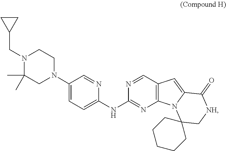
N1(CC2CC2)CCN(C2=CC=C(NC3=NC4=C(C=N3)C=C3N4C4(C[NH]C3=O)CCCCC4)N=C2)CC1(C)C
